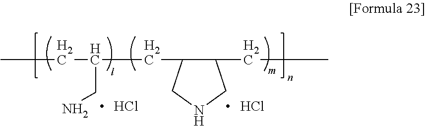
CCC(CC1C(CC)CNC1)CN.Cl.Cl
